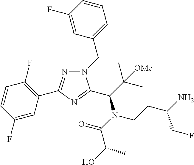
C1=CC(F)=CC(C2=NN(CC3=CC=CC(F)=C3)C(C(N(C(=O)C(O)C)CCC(N)CF)C(C)(C)[OMe])=N2)=C1F
